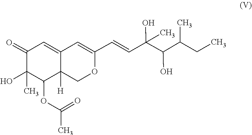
O(C(C)=O)C1C(C)(O)C(=O)C=C2C1([H])COC(C=CC(O)(C)C(C(C)CC)O)=C2
